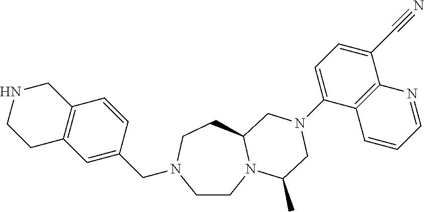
C1CN2C(CCN1CC1=CC3=C(C=C1)CNCC3)CN(C1=CC=C(C#N)C3=C1C=CC=N3)CC2C
